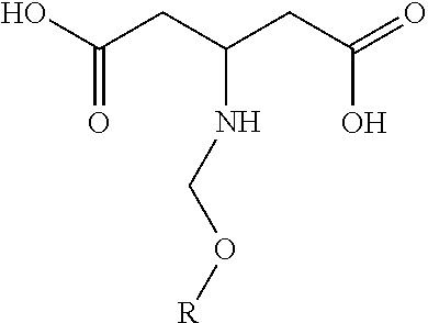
OC(CC(CC(=O)O)NCO[R])=O
